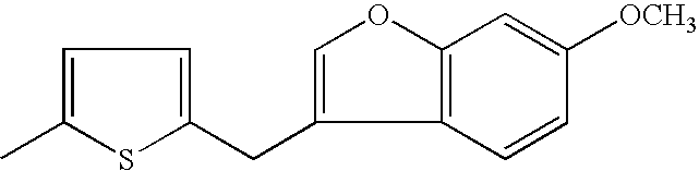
C1=C(C)SC(CC2=COC3=C2C=CC([OCH3])=C3)=C1
